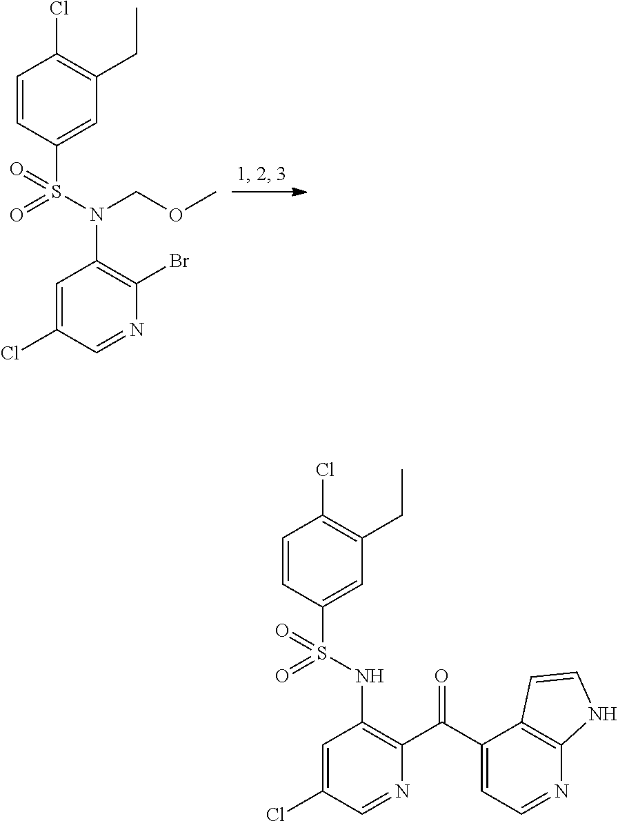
C1=CC(S(N(COC)C2=C(Br)N=CC(Cl)=C2)(=O)=O)=CC(CC)=C1Cl.C1=CC(S(NC2=C(C(C3=CC=NC4=C3C=CN4)=O)N=CC(Cl)=C2)(=O)=O)=CC(CC)=C1Cl
